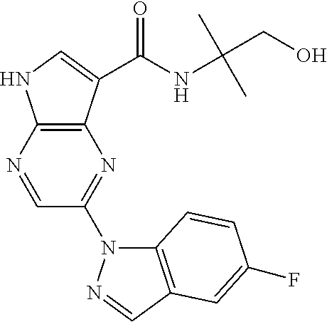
N1=CC(N2C3=C(C=N2)C=C(F)C=C3)=NC2=C1NC=C2C(NC(CO)(C)C)=O
